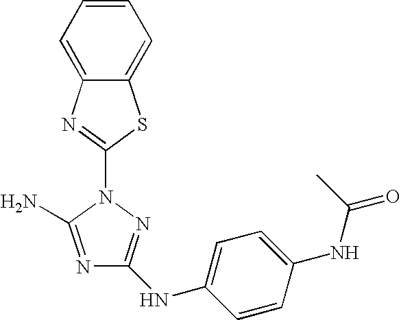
N1=C(N)N(C2=NC3=CC=CC=C3S2)N=C1NC1=CC=C(NC(=O)C)C=C1
